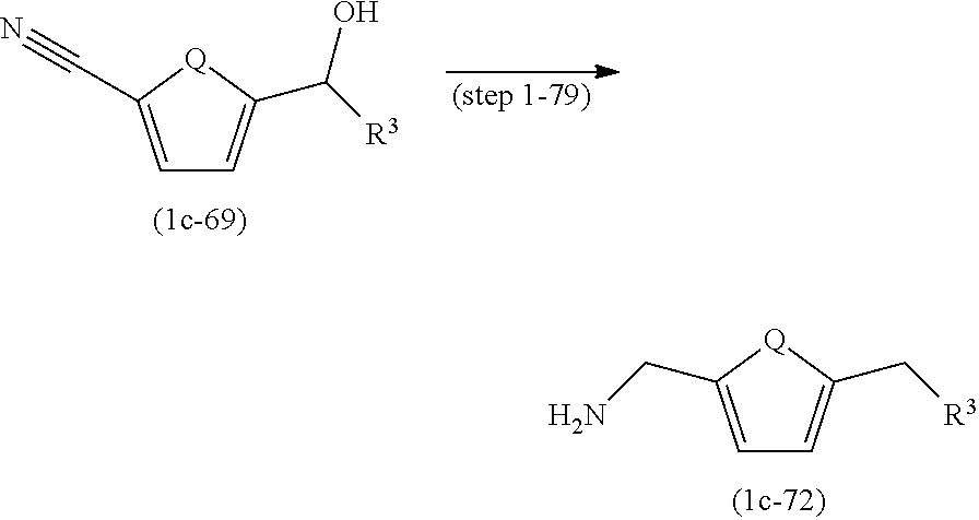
C1=C(CN)[Q]C(C[R3])=C1.C1=C(C#N)[Q]C(C(O)[R3])=C1
